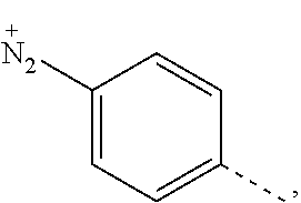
C1([N2])=CC=C(C)C=C1
